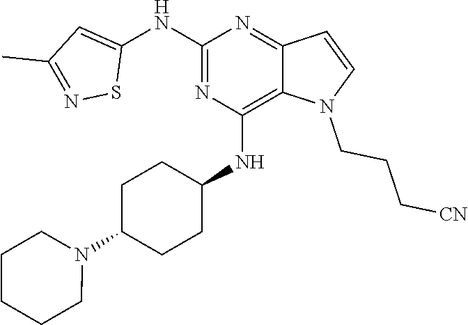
C1(NC2=CC(C)=NS2)=NC(NC2CCC(N3CCCCC3)CC2)=C2C(=N1)C=CN2CCC[CN]
